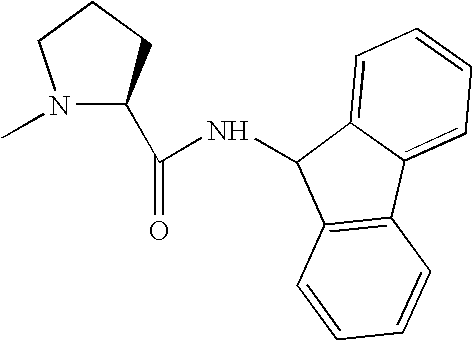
N1(C)C(C(=O)NC2C3=C(C4=CC=CC=C24)C=CC=C3)CCC1
